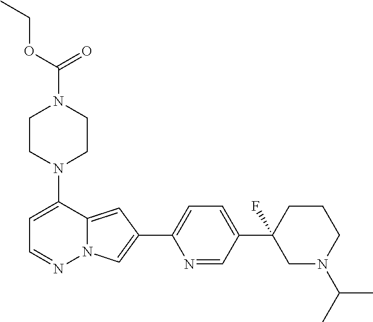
N1(C2=CC=NN3C2=CC(C2=CC=C(C4(F)CN(C(C)C)CCC4)C=N2)=C3)CCN(C(=O)OCC)CC1
